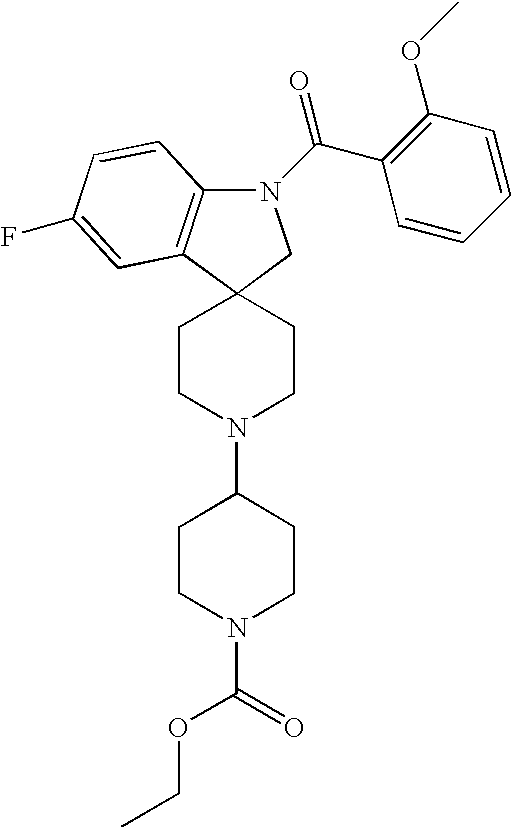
N1(C(C2=C(OC)C=CC=C2)=O)C2=C(C3(C1)CCN(C1CCN(C(OCC)=O)CC1)CC3)C=C(F)C=C2
